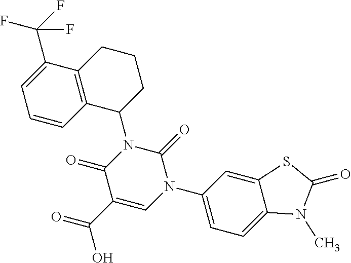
C1(C(F)(F)F)=CC=CC2=C1CCCC2N1C(=O)C(C(O)=O)=CN(C2=CC=C3C(=C2)SC(=O)N3C)C1=O
